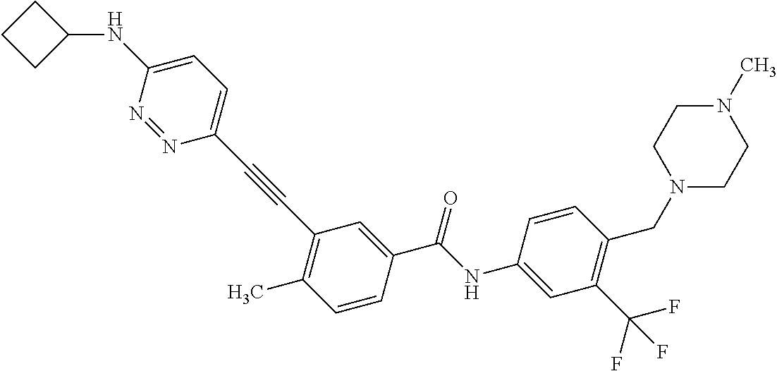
C(C1=CC(C#CC2=CC=C(NC3CCC3)N=N2)=C(C)C=C1)(NC1=CC(C(F)(F)F)=C(CN2CCN(C)CC2)C=C1)=O
